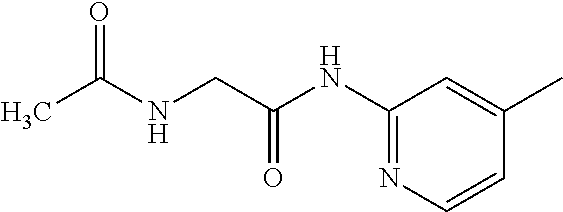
C1(NC(CNC(C)=O)=O)=NC=CC(C)=C1
